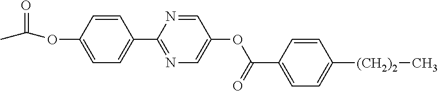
CC(OC1=CC=C(C2=NC=C(OC(C3=CC=C([(CH2)2]C)C=C3)=O)C=N2)C=C1)=O
